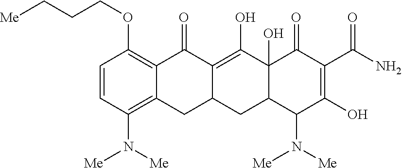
C1=CC(N([Me])[Me])=C2C(=C1OCCC[Me])C(=O)C1=C(O)C3(O)C(CC1C2)C(N([Me])[Me])C(O)=C(C(N)=O)C3=O
